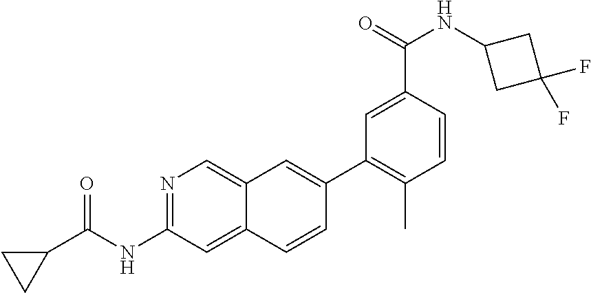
N1=C(NC(C2CC2)=O)C=C2C(=C1)C=C(C1=C(C)C=CC(C(NC3CC(F)(F)C3)=O)=C1)C=C2
